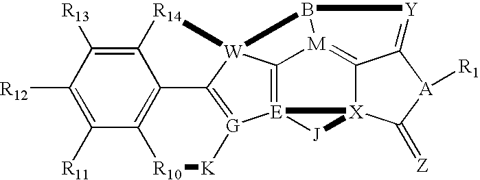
C1([R11])=C([R12])C([R13])=C2C3=C1[R10][K][G]1=C3[W]3([R14]2)C2=[E]14[X]1(C5=[M]2B3[Y]=C5[A]([R1])C1=[Z])[J]4
